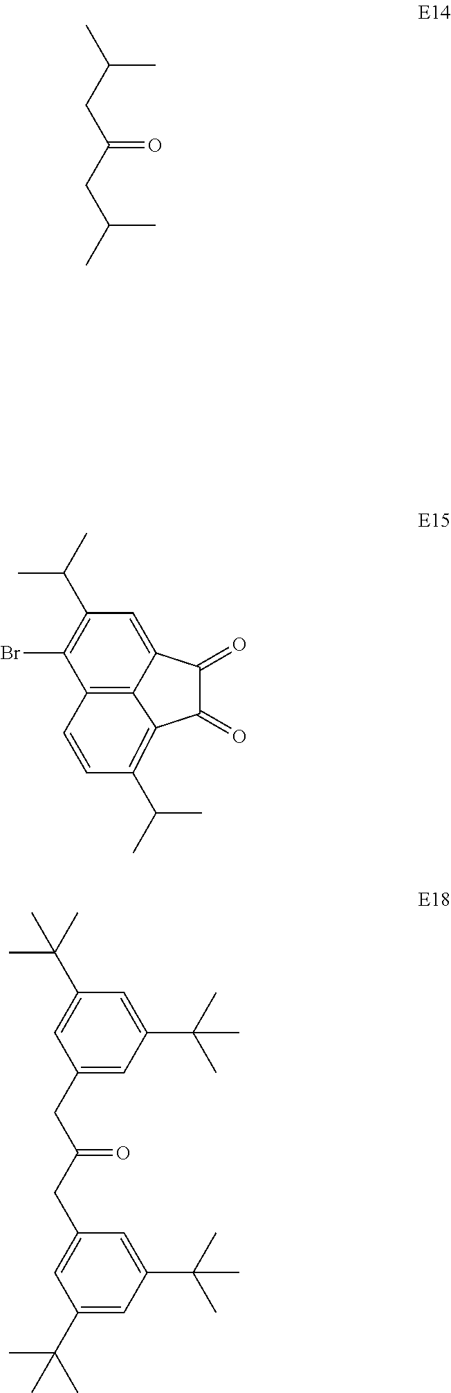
C(C)(CC(CC(C)C)=O)C.C12=C3C(=CC(C(C)C)=C1Br)C(=O)C(=O)C3=C(C(C)C)C=C2.C1=C(C(C)(C)C)C=C(C(C)(C)C)C=C1CC(CC1=CC(C(C)(C)C)=CC(C(C)(C)C)=C1)=O
